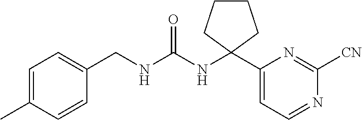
C(NC(NC1(C2=CC=NC([CN])=N2)CCCC1)=O)C1=CC=C(C)C=C1
